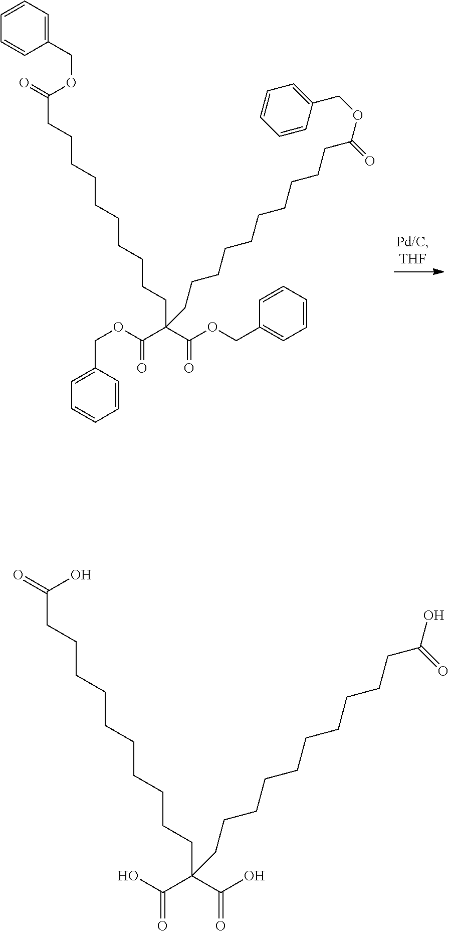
C1=CC(COC(=O)C(C(OCC2=CC=CC=C2)=O)(CCCCCCCCCCC(OCC2=CC=CC=C2)=O)CCCCCCCCCCC(OCC2=CC=CC=C2)=O)=CC=C1.OC(C(C(O)=O)(CCCCCCCCCCC(=O)O)CCCCCCCCCCC(O)=O)=O
